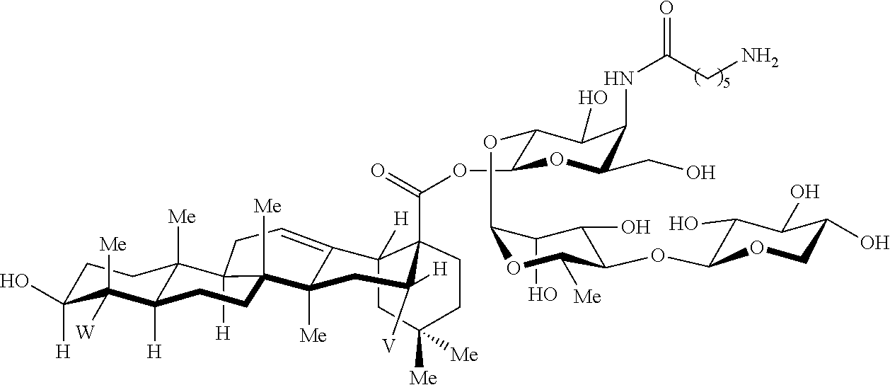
C1C([H])(O)C([Me])([W])C2([H])C([Me])(C1)C1([H])C([Me])(C3([Me])C(=CC1)C1([H])CC([Me])([Me])CCC1(C(=O)OC1C(OC4OC([Me])C(OC5C(O)C(O)C(O)CO5)C(O)C4O)C(O)C(NC(=O)CN)C(CO)O1)C([H])([V])C3)CC2
